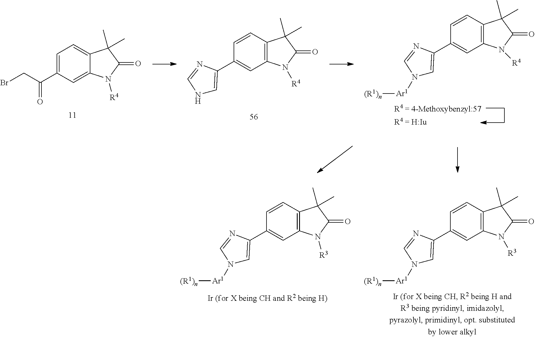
C1=C2C(=CC=C1C(CBr)=O)C(C)(C)C(=O)N2[R4].C1=C(C2=CN([Ar1][(R1)n])C=N2)C=CC2=C1N([R4])C(=O)C2(C)C.C1=C(C2=CNC=N2)C=CC2=C1N([R4])C(=O)C2(C)C.C1=C(C2=CN([Ar1][(R1)n])C=N2)C=CC2=C1N([R3])C(=O)C2(C)C.C1=C(C2=CN([Ar1][(R1)n])C=N2)C=CC2=C1N([R3])C(=O)C2(C)C
